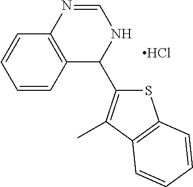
S1C(C2NC=NC3=C2C=CC=C3)=C(C)C2=C1C=CC=C2.Cl
